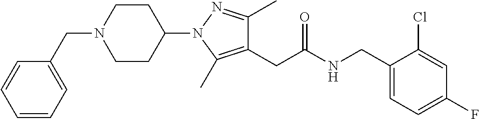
C1=C(CNC(CC2=C(C)N(C3CCN(CC4=CC=CC=C4)CC3)N=C2C)=O)C(Cl)=CC(F)=C1
